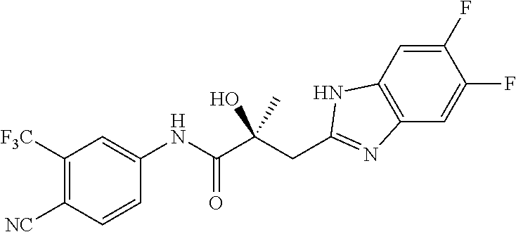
C1([F3C])=C([NC])C=CC(NC(C(CC2=NC3=C(C=C(F)C(F)=C3)N2)(O)C)=O)=C1
